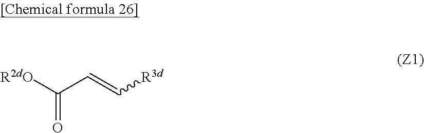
O=C([R2dO])C=C[R3d]
